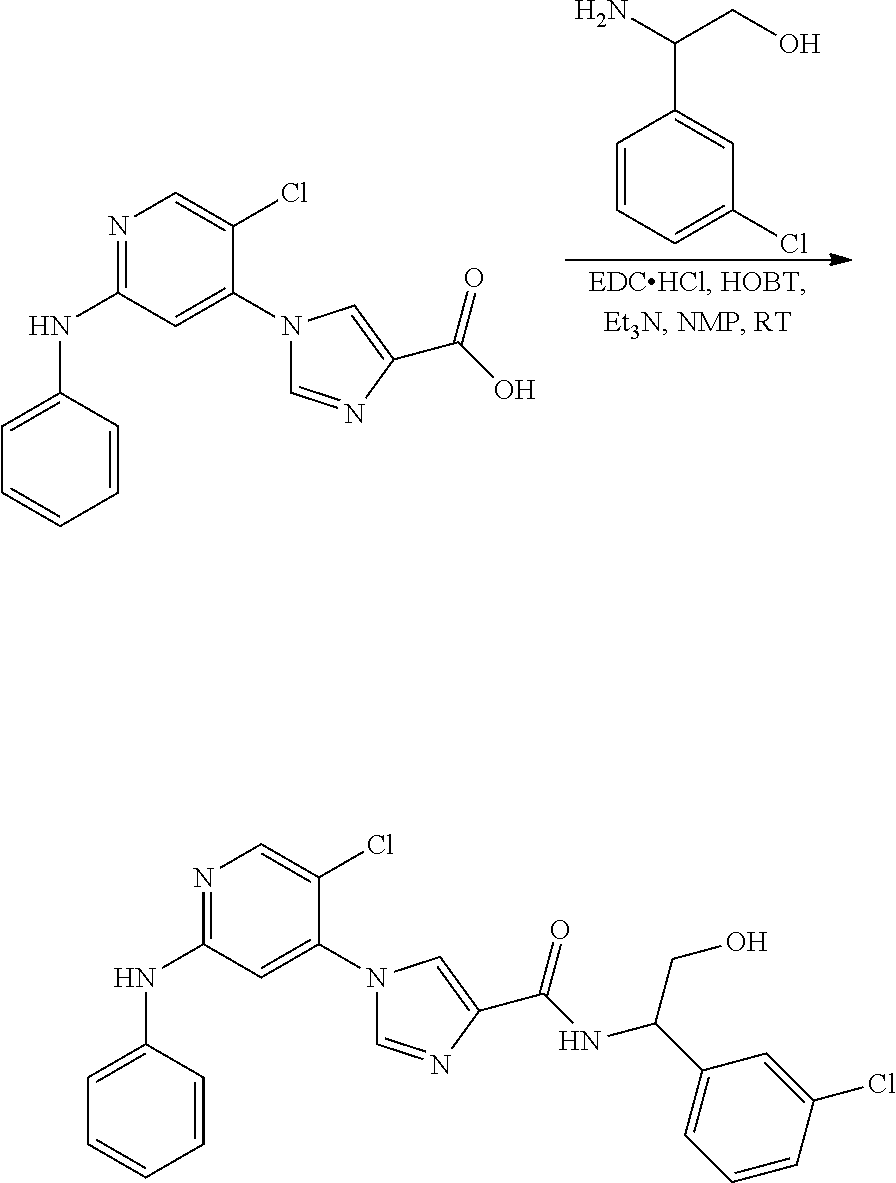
C1=CC=C(Cl)C=C1C(N)CO.N1=C(NC2=CC=CC=C2)C=C(N2C=NC(C(O)=O)=C2)C(Cl)=C1.N1=C(NC2=CC=CC=C2)C=C(N2C=NC(C(NC(C3=CC=CC(Cl)=C3)CO)=O)=C2)C(Cl)=C1
